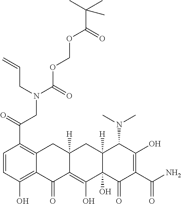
C1=CC(O)=C2C(=C1C(=O)CN(C(=O)OCOC(C(C)(C)C)=O)CC=C)CC1([H])C(=C(O)C3(O)C([H])(C1)C(N(C)C)C(O)=C(C(=O)N)C3=O)C2=O
